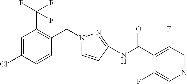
C1=C(Cl)C=CC(CN2C=CC(NC(=O)C3=C(F)C=NC=C3F)=N2)=C1C(F)(F)F
